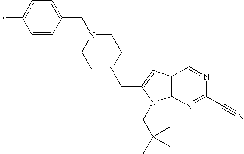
C1(CN2CCN(CC3=CC4=C(N=C(C#N)N=C4)N3CC(C)(C)C)CC2)=CC=C(F)C=C1
